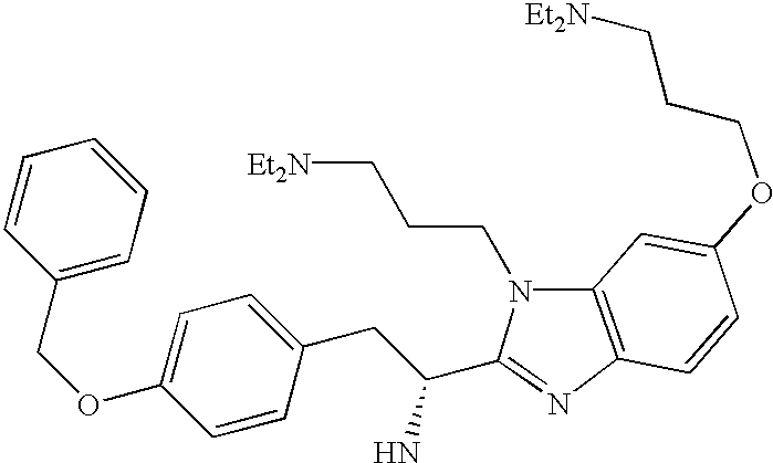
C1=C(OCC2=CC=CC=C2)C=CC(CC(N)C2=NC3=C(N2CCC[Et2N])C=C(OCCC[Et2N])C=C3)=C1
